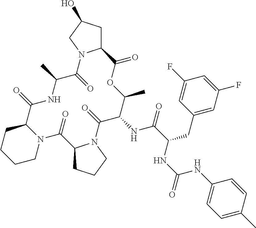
N12C(CCCC1)C(=O)NC(C)C(=O)N1C(CC(O)C1)C(=O)OC(C)C(NC(C(NC(NC1=CC=C(C)C=C1)=O)CC1=CC(F)=CC(F)=C1)=O)C(=O)N1C(C2=O)CCC1
